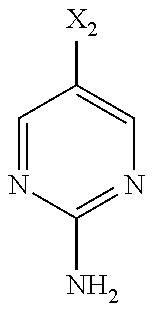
C1=NC(N)=NC=C1[X2]
